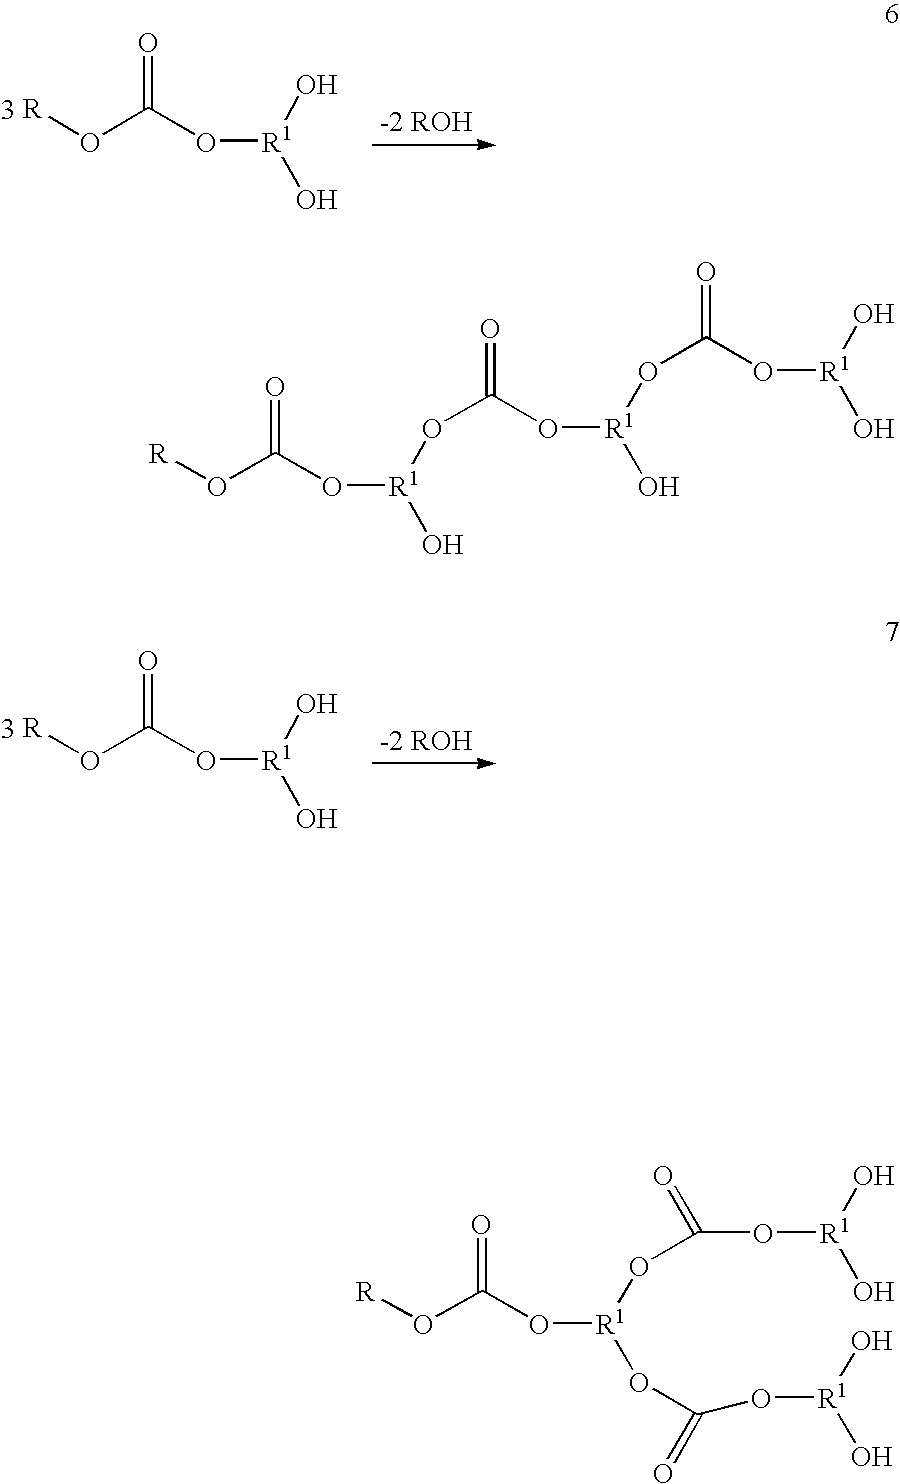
[R]OC(O[R1](O)OC(O[R1](O)OC(O[R1](O)O)=O)=O)=O.[R]OC(O[R1](O)O)=O.[R]OC(O[R1](O)O)=O.[R]OC(O[R1](OC(O[R1](O)O)=O)OC(=O)O[R1](O)O)=O
